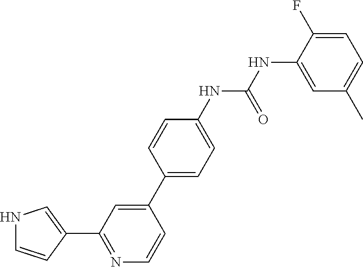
N1C=CC(C2=NC=CC(C3=CC=C(NC(NC4=CC(C)=CC=C4F)=O)C=C3)=C2)=C1
